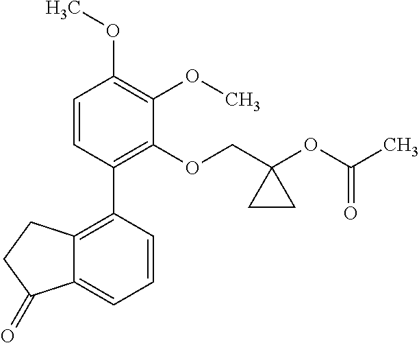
C1=CC(C2=C3C(=CC=C2)C(=O)CC3)=C(OCC2(OC(C)=O)CC2)C(OC)=C1OC
